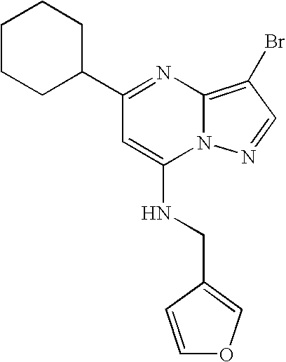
C1(C2=NC3=C(Br)C=NN3C(NCC3=COC=C3)=C2)CCCCC1
